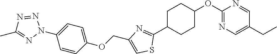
C1(OC2CCC(C3=NC(COC4=CC=C(N5N=NC(C)=N5)C=C4)=CS3)CC2)=NC=C(CC)C=N1
